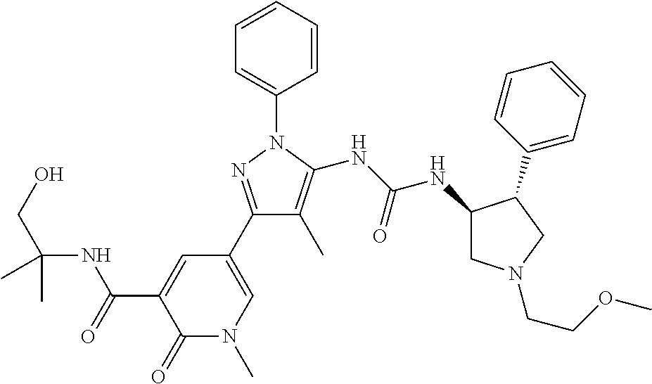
C1(C2=CN(C)C(=O)C(C(=O)NC(CO)(C)C)=C2)=NN(C2=CC=CC=C2)C(NC(NC2CN(CCOC)CC2C2=CC=CC=C2)=O)=C1C
